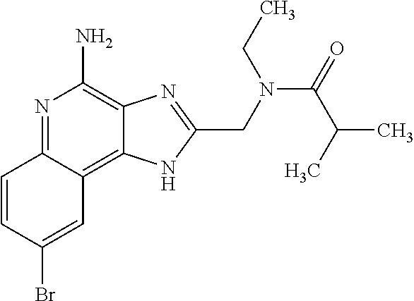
C1=CC(Br)=CC2=C3C(=C(N)N=C12)N=C(CN(C(=O)C(C)C)CC)N3
